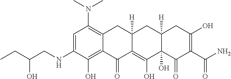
C1=C(NCC(CC)O)C(O)=C2C(=C1N(C)C)CC1([H])C(=C(O)C3(O)C([H])(C1)CC(O)=C(C(N)=O)C3=O)C2=O
